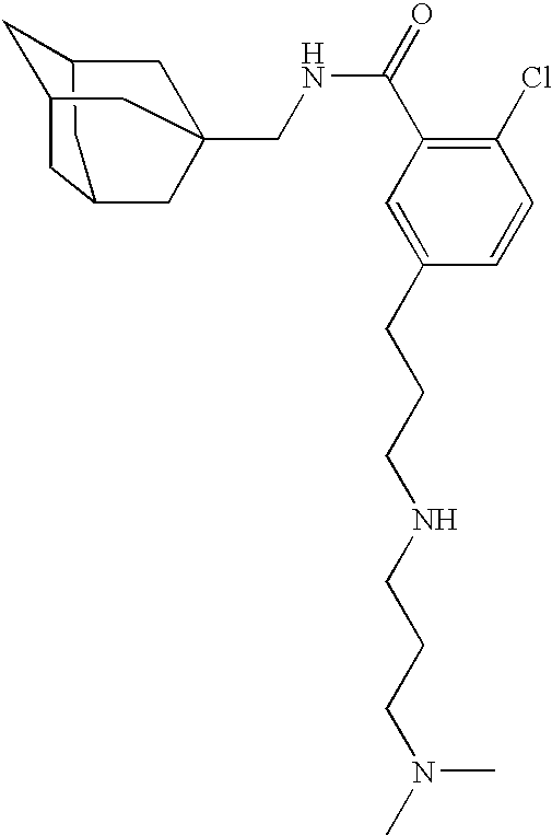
C1C2CC3CC1CC(CNC(C1=C(Cl)C=CC(CCCNCCCN(C)C)=C1)=O)(C2)C3
